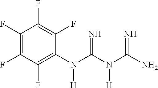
C1(F)=C(F)C(F)=C(N(C(=N)N(C(=N)N)[H])[H])C(F)=C1F
